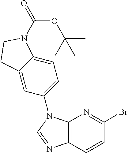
C12=C(C=CC(Br)=N1)N=CN2C1=CC=C2C(=C1)CCN2C(=O)OC(C)(C)C
